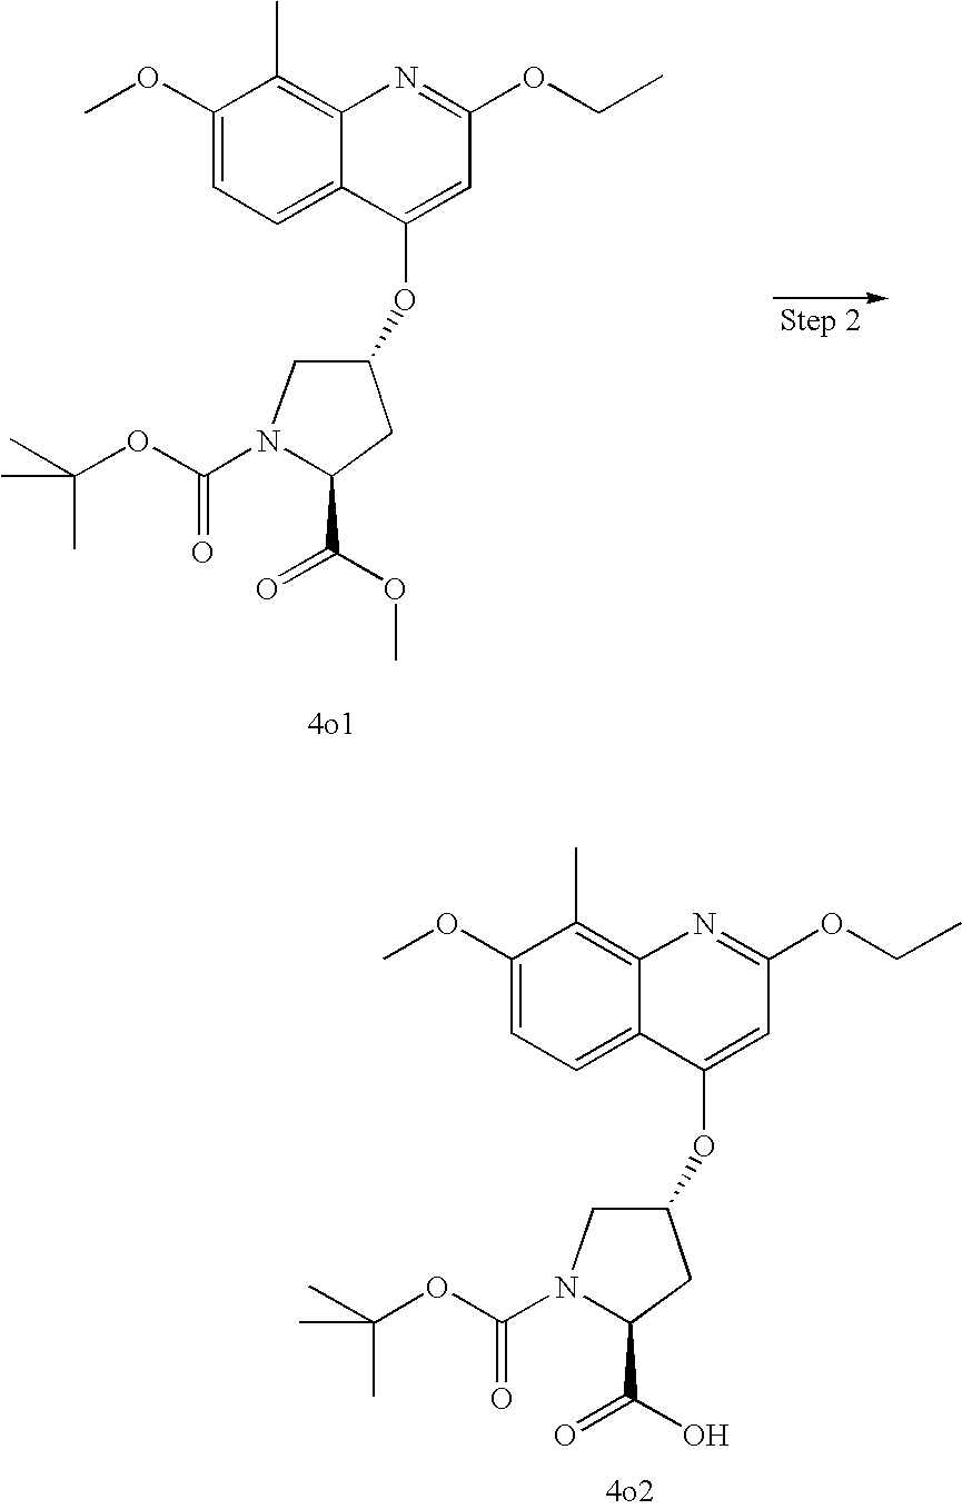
N1(C(OC(C)(C)C)=O)C(C(O)=O)CC(OC2=CC(OCC)=NC3=C(C)C(OC)=CC=C32)C1.N1(C(OC(C)(C)C)=O)C(C(OC)=O)CC(OC2=CC(OCC)=NC3=C(C)C(OC)=CC=C32)C1
